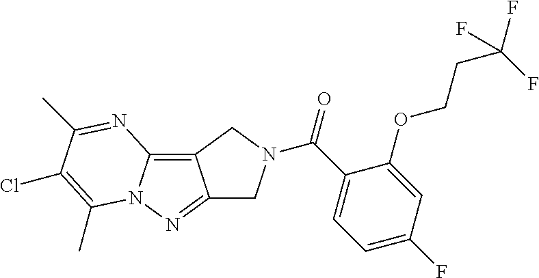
C12=C3N(N=C1CN(C(C1=CC=C(F)C=C1OCCC(F)(F)F)=O)C2)C(C)=C(Cl)C(C)=N3
